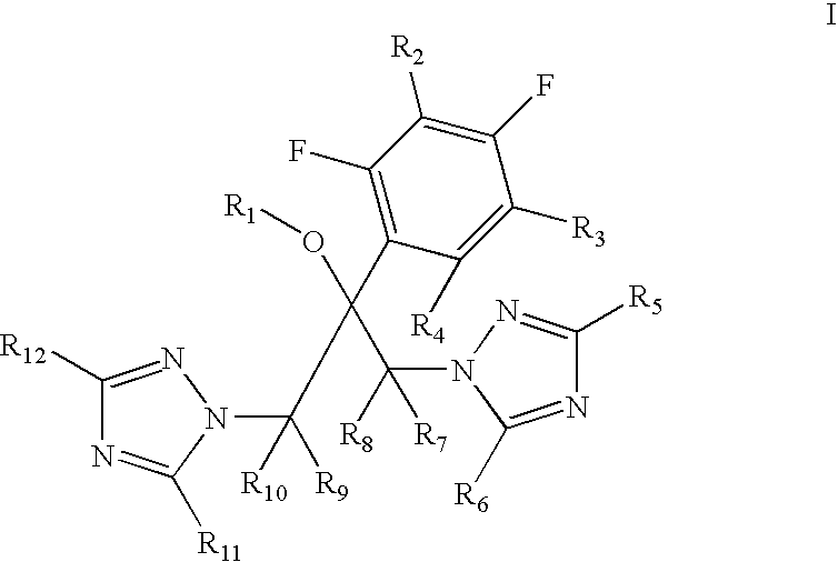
C1([R12])=NN(C(C(C2=C(F)C([R2])=C(F)C([R3])=C2[R4])(O[R1])C([R7])([R8])N2N=C([R5])N=C2[R6])([R9])[R10])C([R11])=N1
